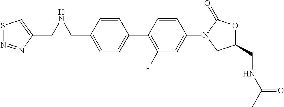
C1=CC(CNCC2=CSN=N2)=CC=C1C1=C(F)C=C(N2CC(CNC(=O)C)OC2=O)C=C1
